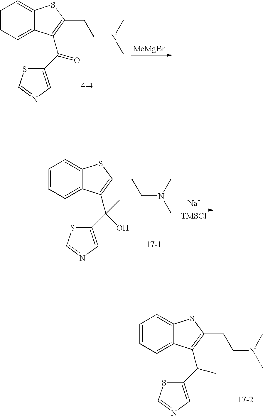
C1=CC=C2C(=C1)SC(CCN(C)C)=C2C(C1=CN=CS1)C.[MeMgBr].C1=CC=C2C(=C1)SC(CCN(C)C)=C2C(C1=CN=CS1)=O.[NaI].[TMSCl].C1=CC=C2C(=C1)SC(CCN(C)C)=C2C(C1=CN=CS1)(O)C
